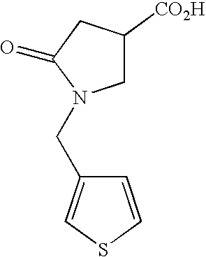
C1C([CO2H])CC(=O)N1CC1=CSC=C1
